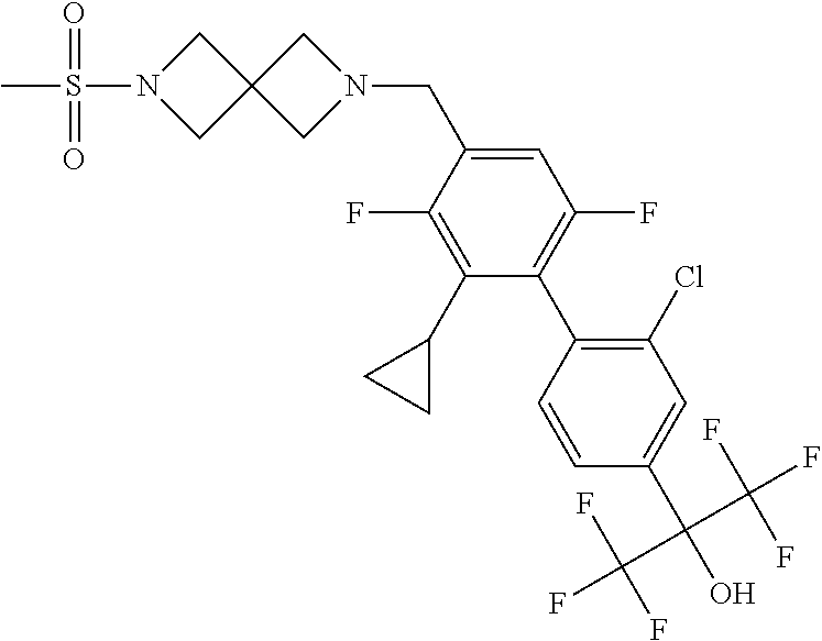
N1(S(=O)(=O)C)CC2(C1)CN(CC1=CC(F)=C(C3=C(Cl)C=C(C(O)(C(F)(F)F)C(F)(F)F)C=C3)C(C3CC3)=C1F)C2
